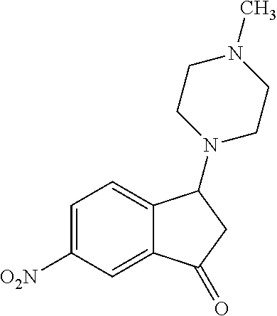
C1=C([O2N])C=C2C(=C1)C(N1CCN(C)CC1)CC2=O
